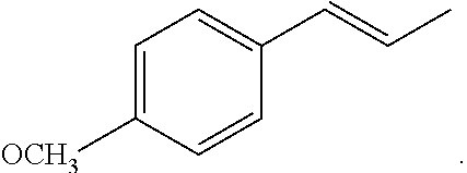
C1=C([OCH3])C=CC(C=CC)=C1
